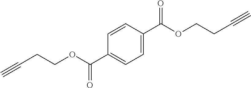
C(CCOC(C1=CC=C(C(OCCC#C)=O)C=C1)=O)#C
